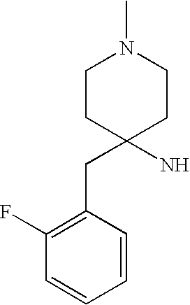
C1CC(CC2=C(F)C=CC=C2)(N)CCN1C
